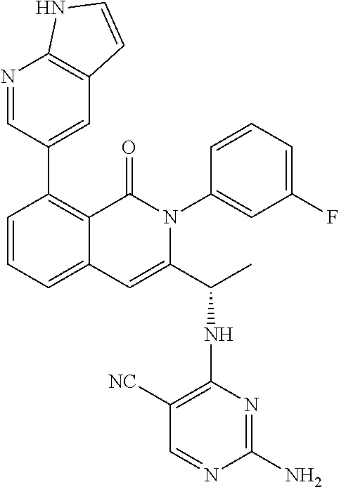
N1=CC(C2=C3C(=CC=C2)C=C(C(C)NC2=C([NC])C=NC(N)=N2)N(C2=CC(F)=CC=C2)C3=O)=CC2=C1NC=C2
